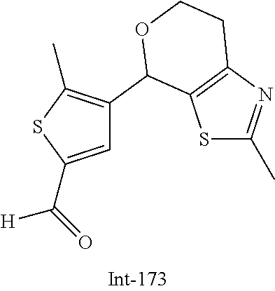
C1=C(C(=O)[H])SC(C)=C1C1C2=C(N=C(C)S2)CCO1
